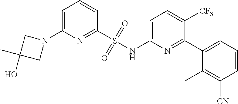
C1=C(N2CC(C)(O)C2)N=C(S(NC2=CC=C([CF3])C(C3=CC=CC([CN])=C3C)=N2)(=O)=O)C=C1
